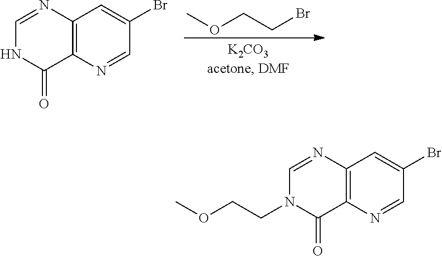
COCCBr.C12=C(N=CC(Br)=C1)C(=O)NC=N2.C12=C(N=CC(Br)=C1)C(=O)N(CCOC)C=N2
